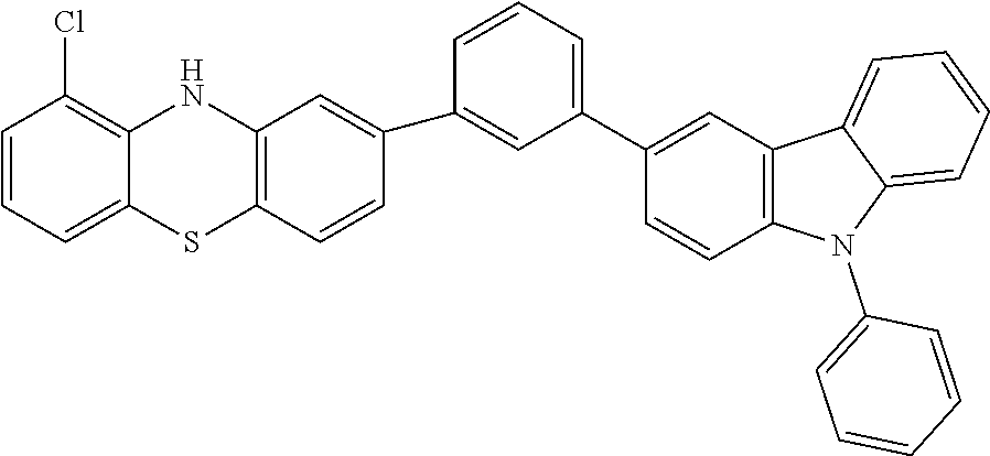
C1=CC=C2C(=C1Cl)NC1=C(S2)C=CC(C2=CC(C3=CC4=C(C=C3)N(C3=CC=CC=C3)C3=CC=CC=C43)=CC=C2)=C1
